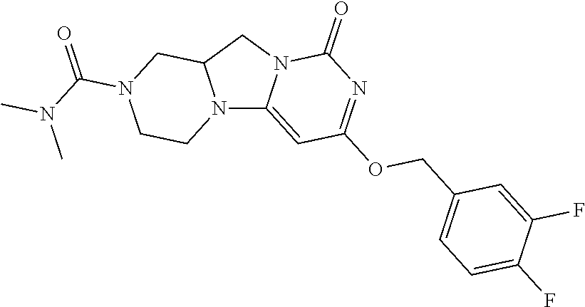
N12C3=CC(OCC4=CC=C(F)C(F)=C4)=NC(=O)N3CC1CN(C(=O)N(C)C)CC2
